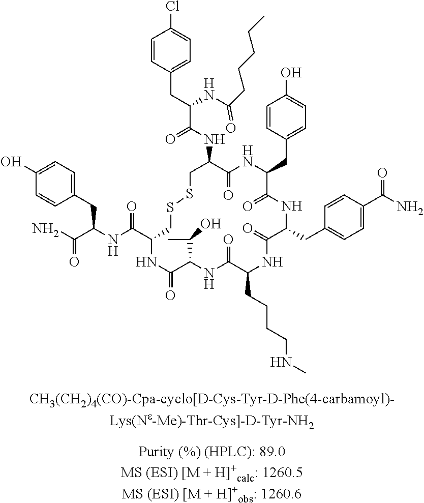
C1=CC(CC(C(NC2C(=O)NC(CC3=CC=C(O)C=C3)C(=O)NC(CC3=CC=C(C(N)=O)C=C3)C(=O)NC(CCCCNC)C(=O)NC(C(C)O)C(=O)NC(C(=O)NC(CC3=CC=C(O)C=C3)C(=O)N)CSSC2)=O)NC(CCCCC)=O)=CC=C1Cl
